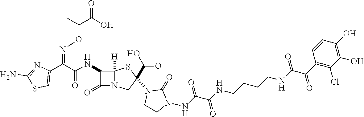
C(=O)(NC1C(=O)N2C1([H])SC(N1CCN(NC(C(NCCCCNC(C(C3=C(Cl)C(O)=C(O)C=C3)=O)=O)=O)=O)C1=O)(C(O)=O)C2)C(C1=CSC(N)=N1)=NOC(C(O)=O)(C)C
